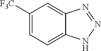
C1([F3C])=CC=C2C(=C1)N=NN2
